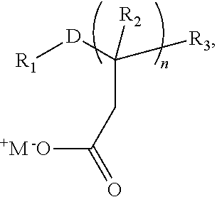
[-O]C(CC([D][R1])([R3])[R2])=O.[+M]
